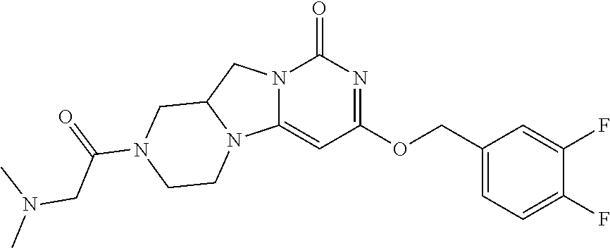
N12C(=CC(OCC3=CC=C(F)C(F)=C3)=NC1=O)N1C(C2)CN(C(CN(C)C)=O)CC1
